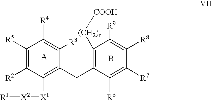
[R1][X2][X1]C1=C(CC2=C([(CH2)n][COOH])C([R9])=C([R8])C([R7])=C2[R6])C([R3])=C([R4])C([R5])=C1[R2].B
